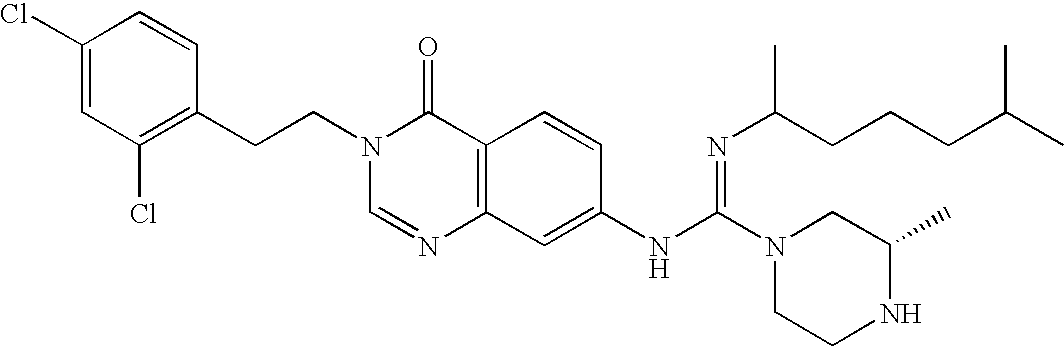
C1(Cl)=CC(Cl)=C(CCN2C=NC3=C(C2=O)C=CC(NC(N2CCNC(C)C2)=NC(CCCC(C)C)C)=C3)C=C1
